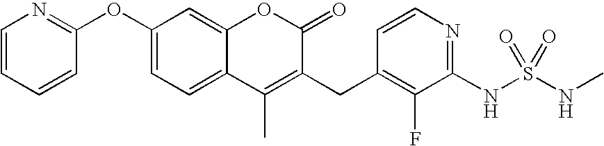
C1(OC2=NC=CC=C2)=CC=C2C(=C1)OC(=O)C(CC1=C(F)C(NS(NC)(=O)=O)=NC=C1)=C2C
